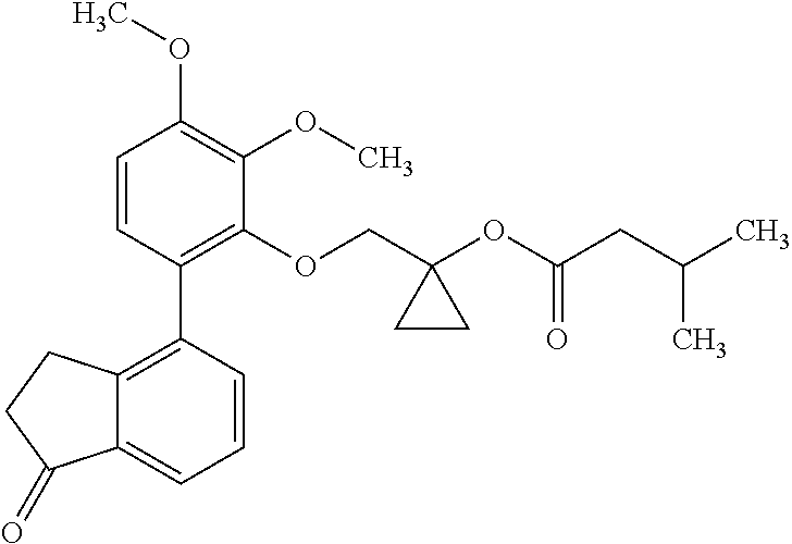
C1=CC(C2=C3C(=CC=C2)C(=O)CC3)=C(OCC2(OC(CC(C)C)=O)CC2)C(OC)=C1OC
